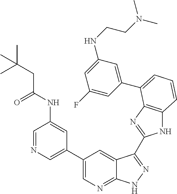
C1(C2=CN=C3C(=C2)C(C2=NC4=C(N2)C=CC=C4C2=CC(NCCN(C)C)=CC(F)=C2)=NN3)=CN=CC(NC(CC(C)(C)C)=O)=C1
